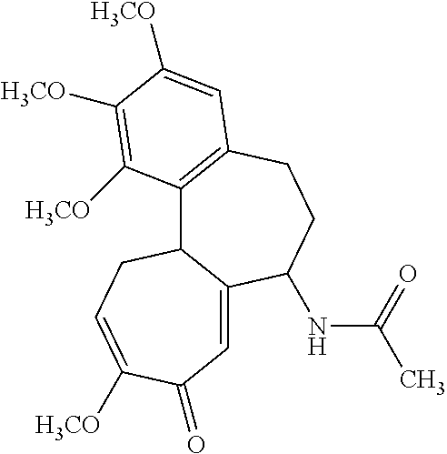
C12=C(CCC(NC(C)=O)C3=CC(=O)C([H3CO])=CCC13)C=C([H3CO])C([H3CO])=C2[H3CO]
